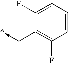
C1=CC=C(F)C(C->*)=C1F
